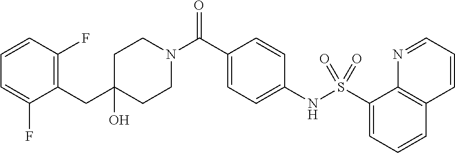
C1(O)(CC2=C(F)C=CC=C2F)CCN(C(C2=CC=C(NS(C3=CC=CC4=C3N=CC=C4)(=O)=O)C=C2)=O)CC1
